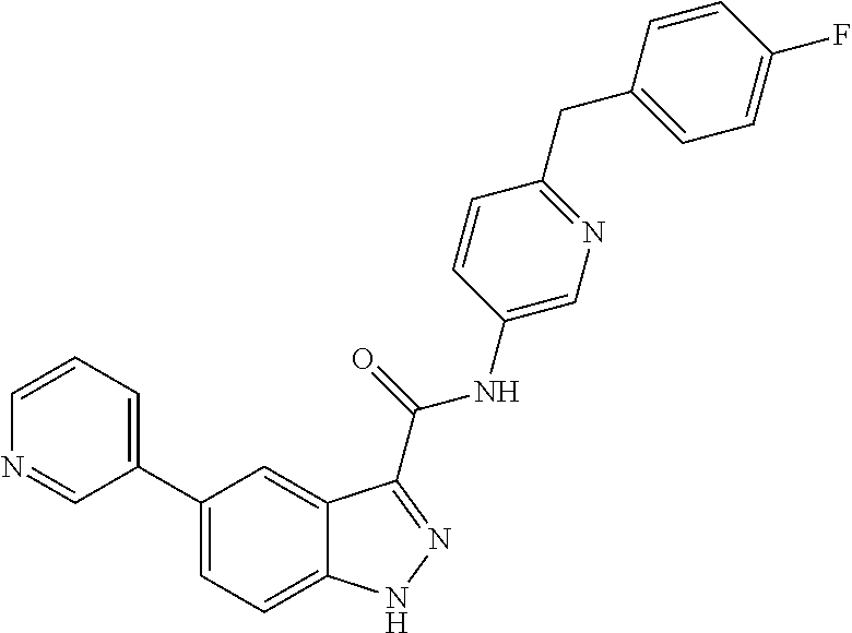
C1=CN=CC(C2=CC=C3C(=C2)C(C(NC2=CN=C(CC4=CC=C(F)C=C4)C=C2)=O)=NN3)=C1
